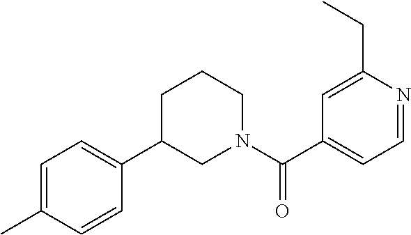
C1=C(CC)N=CC=C1C(N1CCCC(C2=CC=C(C)C=C2)C1)=O
